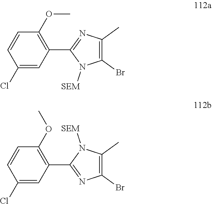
C1(C2=C(OC)C=CC(Cl)=C2)=NC(C)=C(Br)N1[SEM].C1(C2=C(OC)C=CC(Cl)=C2)=NC(Br)=C(C)N1[SEM]
